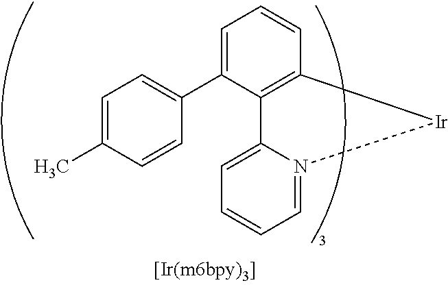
C1=CC=N2C(=C1)C1=C(C=CC=C1C1=CC=C(C)C=C1)[Ir]2
